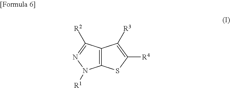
C12=C(SC([R4])=C1[R3])N([R1])N=C2[R2]
